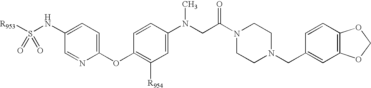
[R953]S(=O)(NC1=CC=C(OC2=C([R954])C=C(N(C)CC(=O)N3CCN(CC4=CC5=C(C=C4)OCO5)CC3)C=C2)N=C1)=O
